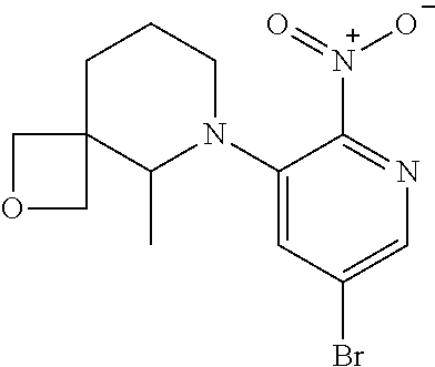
C1(N2C(C)C3(CCC2)COC3)=CC(Br)=CN=C1[N+](=O)[O-]
